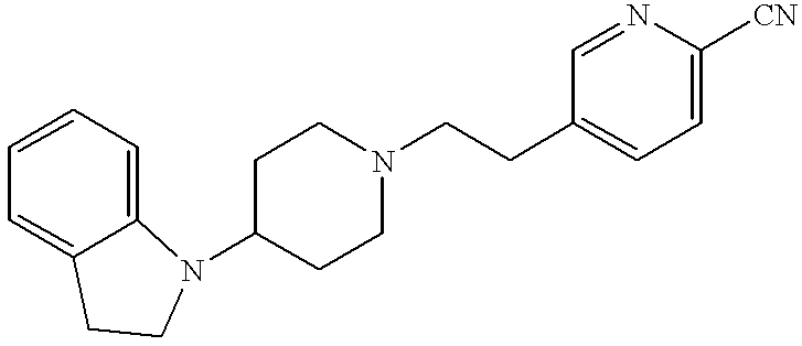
C12=CC=CC=C1CCN2C1CCN(CCC2=CC=C([CN])N=C2)CC1
